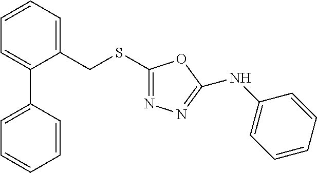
C(SC1=NN=C(NC2=CC=CC=C2)O1)C1=CC=CC=C1C1=CC=CC=C1
